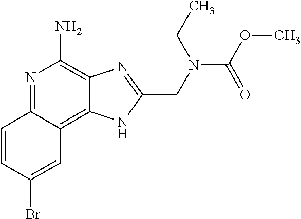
C1=CC(Br)=CC2=C3C(=C(N)N=C12)N=C(CN(C(OC)=O)CC)N3
